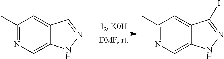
C1(C)=NC=C2C(=C1)C=NN2.C1(C)=NC=C2C(=C1)C(I)=NN2
